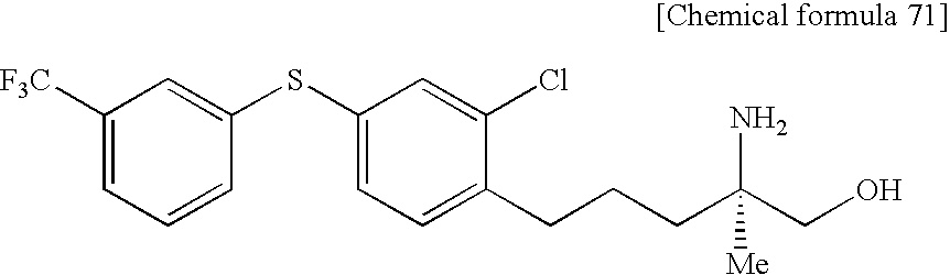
C1(SC2=CC=C(CCCC(CO)(N)[Me])C(Cl)=C2)=CC([F3C])=CC=C1
